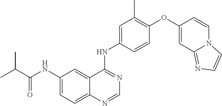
C12=CC=C(NC(C(C)C)=O)C=C1C(NC1=CC(C)=C(OC3=CC4=NC=CN4C=C3)C=C1)=NC=N2
